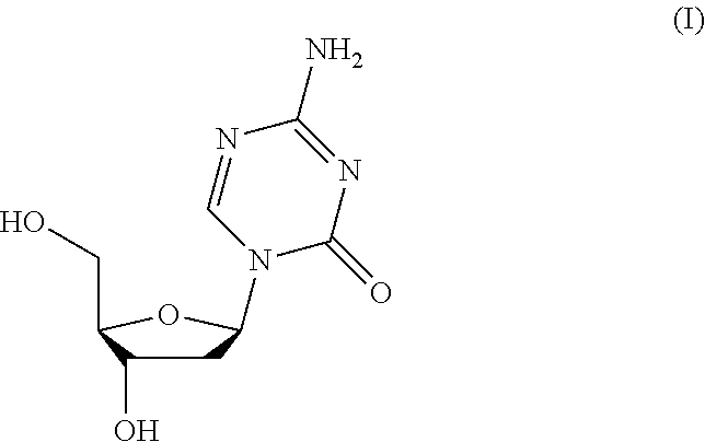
C1C(O)C(CO)OC1N1C(=O)N=C(N)N=C1
